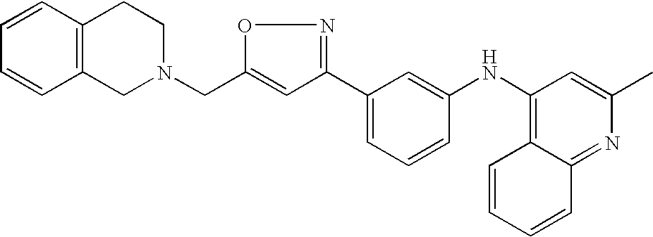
C1=CC=CC2=C1CCN(CC1=CC(C3=CC=CC(NC4=C5C(=NC(C)=C4)C=CC=C5)=C3)=NO1)C2
